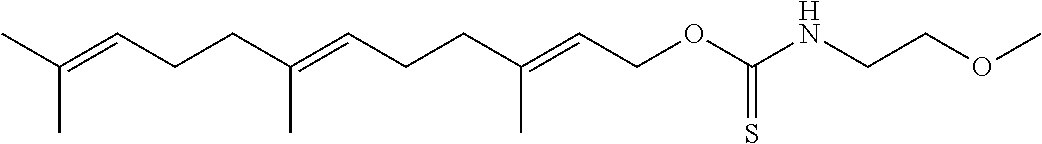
CC(=CCCC(=CCCC(=CCOC(NCCOC)=S)C)C)C
